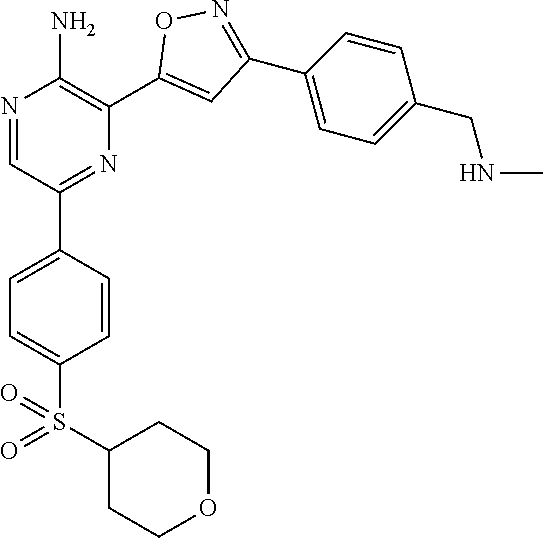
N1=CC(C2=CC=C(S(=O)(C3CCOCC3)=O)C=C2)=NC(C2=CC(C3=CC=C(CNC)C=C3)=NO2)=C1N
